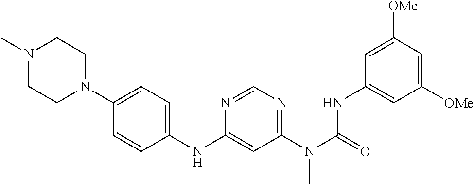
N1(C)CCN(C2=CC=C(NC3=CC(N(C(=O)NC4=CC([OMe])=CC([OMe])=C4)C)=NC=N3)C=C2)CC1
